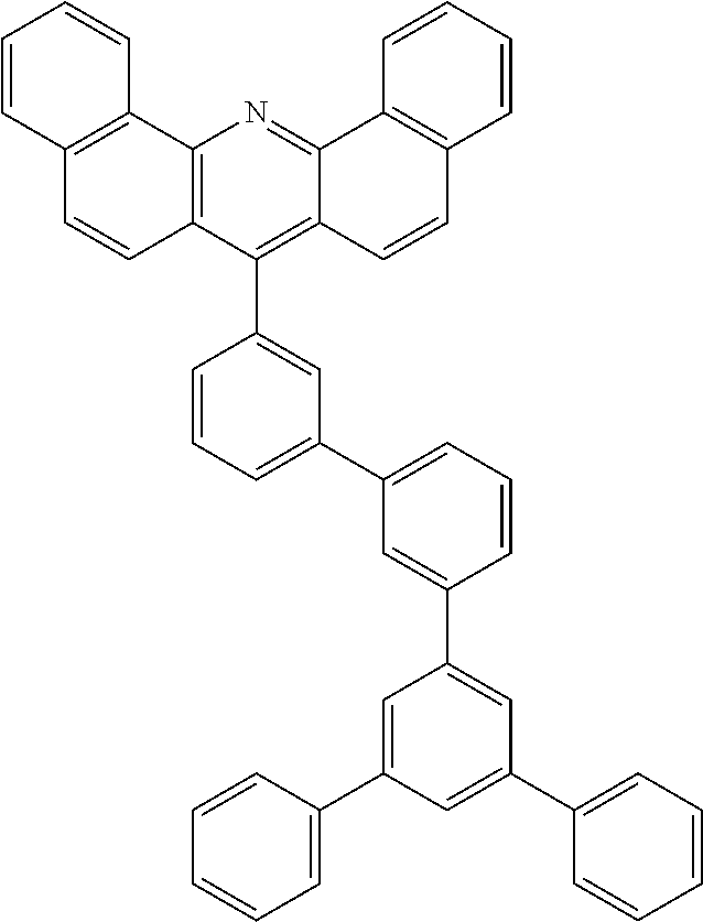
C12=C(C3=CC(C4=CC=CC(C5=CC(C6=CC=CC=C6)=CC(C6=CC=CC=C6)=C5)=C4)=CC=C3)C3=C(N=C1C1=C(C=C2)C=CC=C1)C1=C(C=C3)C=CC=C1
